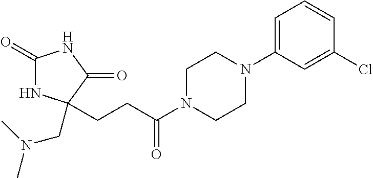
C1(=O)NC(CN(C)C)(CCC(N2CCN(C3=CC=CC(Cl)=C3)CC2)=O)C(=O)N1
